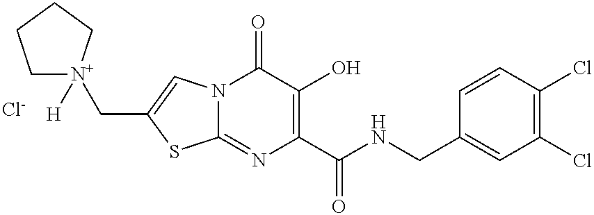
C12=NC(C(NCC3=CC(Cl)=C(Cl)C=C3)=O)=C(O)C(=O)N1C=C(C[N+]1([H])CCCC1)S2.[Cl-]
